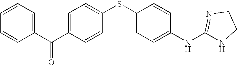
C1=C(C(C2=CC=CC=C2)=O)C=CC(SC2=CC=C(NC3=NCCN3)C=C2)=C1
